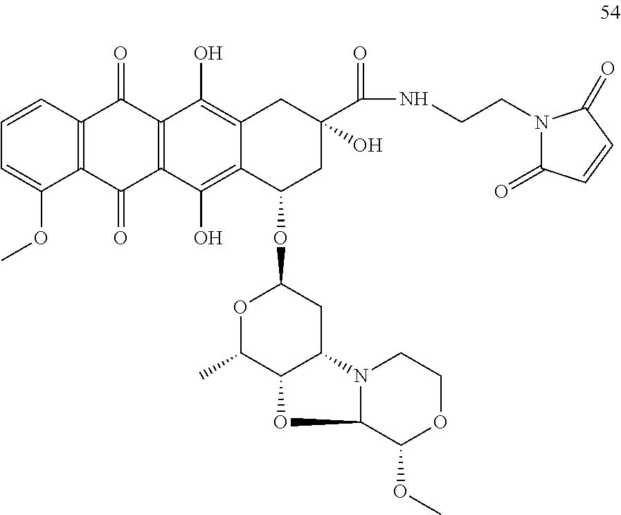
C1=CC2=C(C(OC)=C1)C(=O)C1=C(C2=O)C(O)=C2C(=C1O)C(OC1OC(C)C3C(C1)N1C(O3)C(OC)OCC1)CC(O)(C(NCCN1C(=O)C=CC1=O)=O)C2
